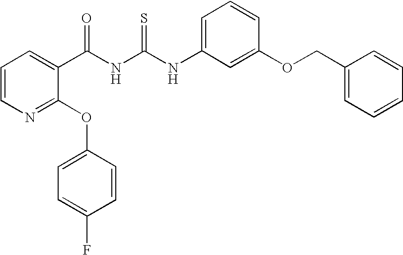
C1=CN=C(OC2=CC=C(F)C=C2)C(C(NC(NC2=CC=CC(OCC3=CC=CC=C3)=C2)=S)=O)=C1
